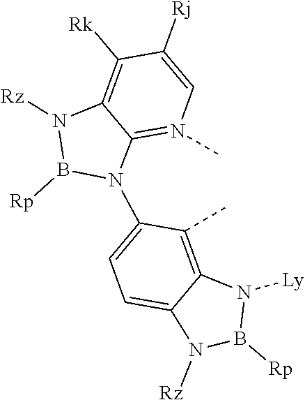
C12=N(C)C=C([Rj])C([Rk])=C1N([Rz])B([Rp])N2C1=CC=C2C(=C1C)N([Ly])B([Rp])N2[Rz]
